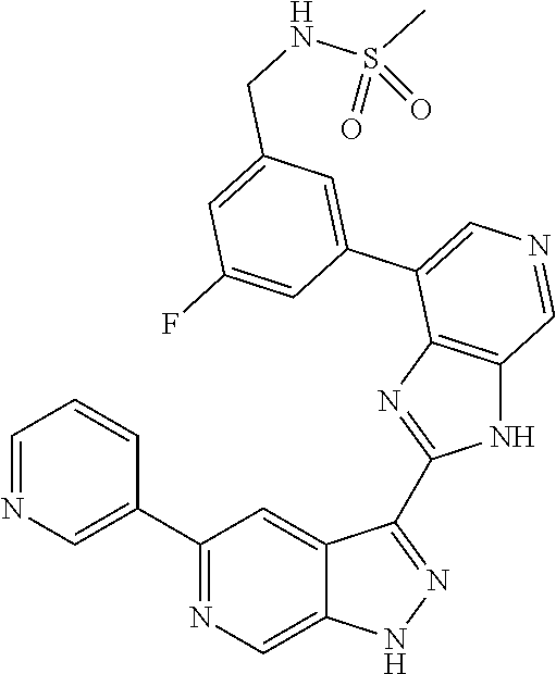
C1(C2=CN=CC=C2)=NC=C2C(=C1)C(C1=NC3=C(N1)C=NC=C3C1=CC(CNS(C)(=O)=O)=CC(F)=C1)=NN2
